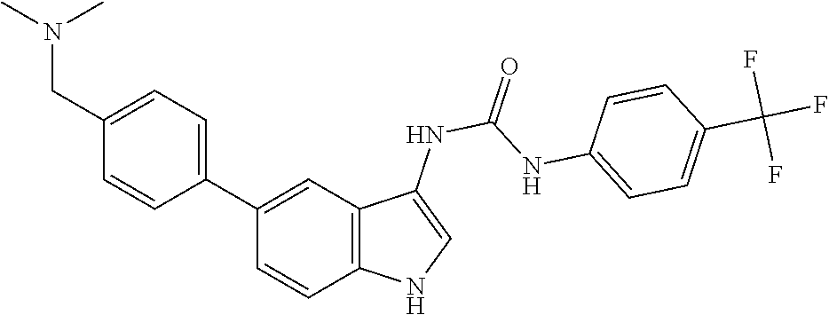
O=C(NC1=CNC2=C1C=C(C1=CC=C(CN(C)C)C=C1)C=C2)NC1=CC=C(C(F)(F)F)C=C1
